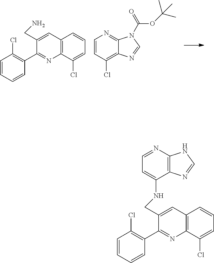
C1(CN)=CC2=C(N=C1C1=C(Cl)C=CC=C1)C(Cl)=CC=C2.C1=CN=C2C(=C1Cl)N=CN2C(OC(C)(C)C)=O.C1(CNC2=CC=NC3=C2N=CN3)=CC2=C(N=C1C1=C(Cl)C=CC=C1)C(Cl)=CC=C2
